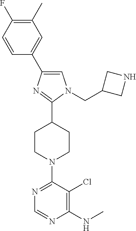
C1=C(C2=CN(CC3CNC3)C(C3CCN(C4=NC=NC(NC)=C4Cl)CC3)=N2)C=CC(F)=C1C
